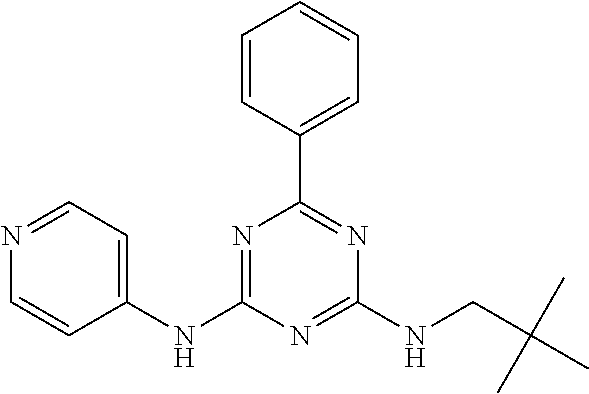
C1(NC2=NC(C3=CC=CC=C3)=NC(NCC(C)(C)C)=N2)=CC=NC=C1
